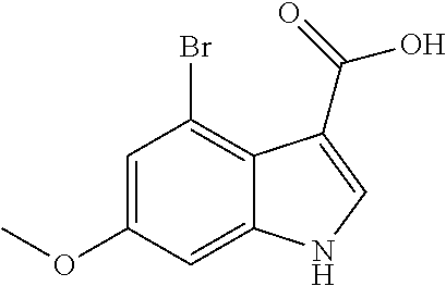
C1=C(OC)C=C2C(=C1Br)C(C(=O)O)=CN2
